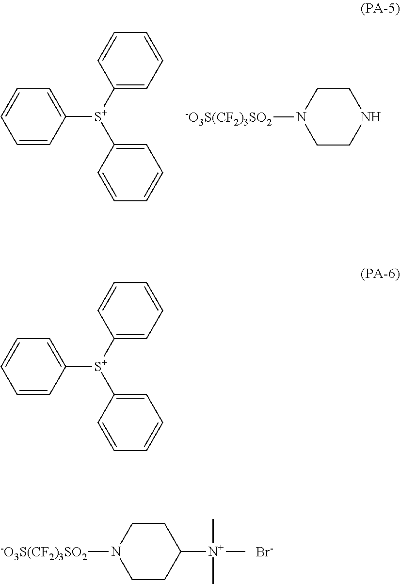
C1([N+](C)(C)C)CCN([-O3S(CF2)3SO2])CC1.[Br-].C1([S+](C2=CC=CC=C2)C2=CC=CC=C2)=CC=CC=C1.N1CCN([-O3S(CF2)3SO2])CC1.C1([S+](C2=CC=CC=C2)C2=CC=CC=C2)=CC=CC=C1
